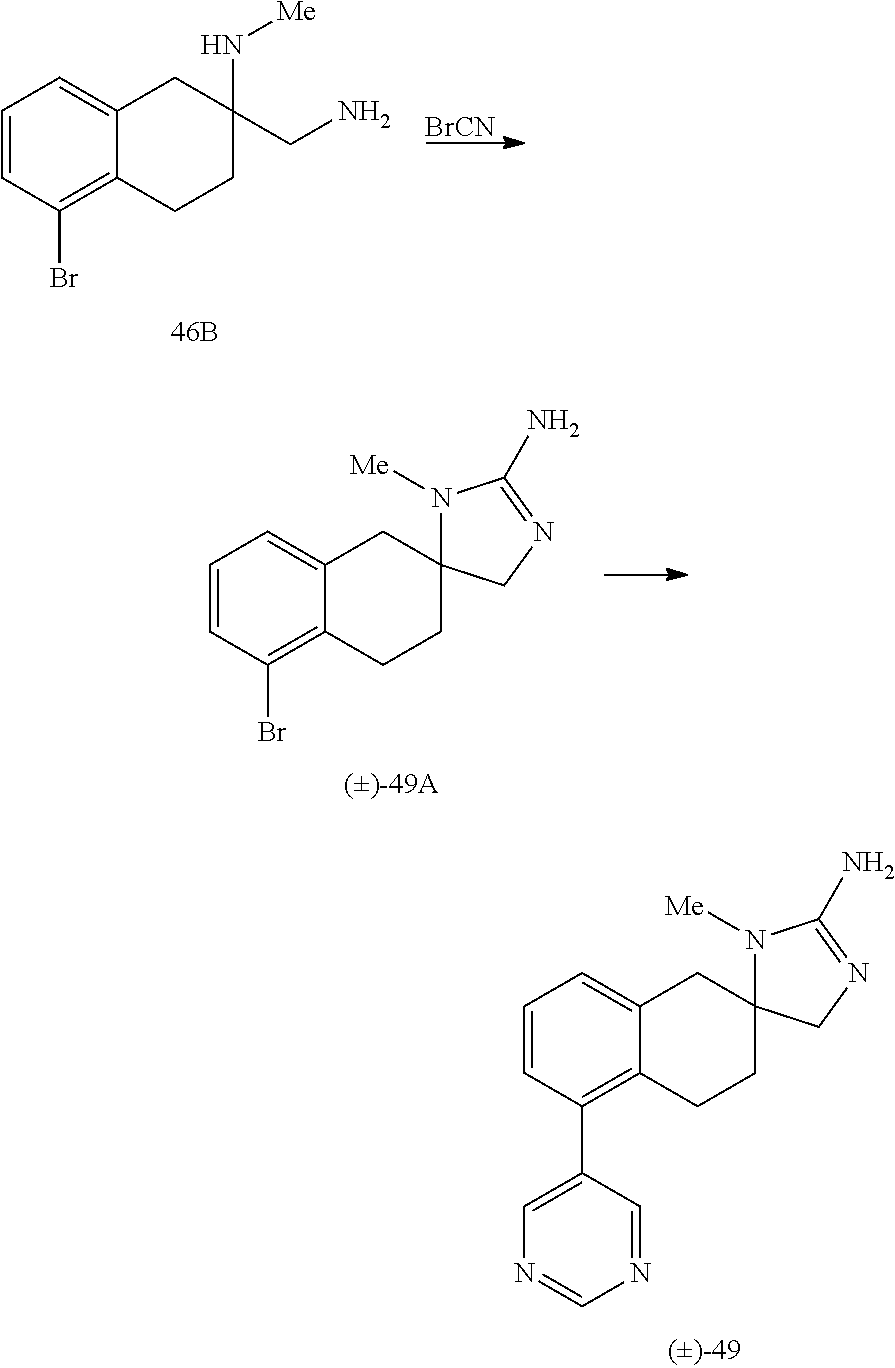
C1=CC(Br)=C2C(=C1)CC1(CC2)N([Me])C(N)=NC1.C1=CC(C2=CN=CN=C2)=C2C(=C1)CC1(CC2)N([Me])C(N)=NC1.[BrCN].C1=CC(Br)=C2C(=C1)CC(CN)(N[Me])CC2
